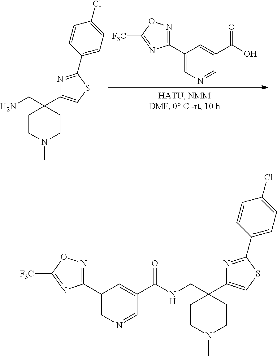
C1CN(C)CCC1(CN)C1=CSC(C2=CC=C(Cl)C=C2)=N1.C1(C2=NOC([F3C])=N2)=CN=CC(C(O)=O)=C1.C1CN(C)CCC1(CNC(C1=CC(C2=NOC([F3C])=N2)=CN=C1)=O)C1=CSC(C2=CC=C(Cl)C=C2)=N1
